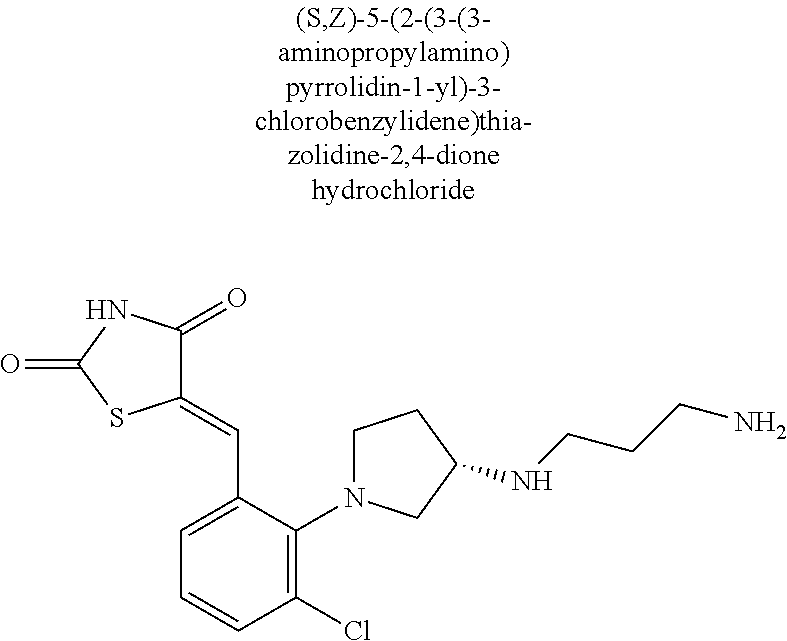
C1(=CC2=CC=CC(Cl)=C2N2CCC(NCCCN)C2)C(=O)NC(=O)S1
